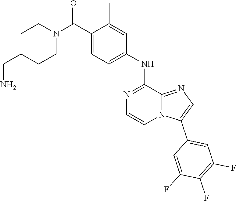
C1(NC2=CC=C(C(N3CCC(CN)CC3)=O)C(C)=C2)=NC=CN2C1=NC=C2C1=CC(F)=C(F)C(F)=C1
